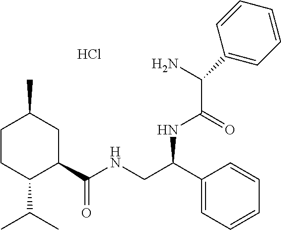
C1CC(C(C)C)C(C(NCC(C2=CC=CC=C2)NC(=O)C(N)C2=CC=CC=C2)=O)CC1C.Cl
